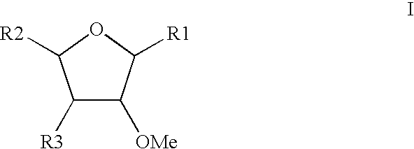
C1([R3])C([OMe])C([R1])OC1[R2]
